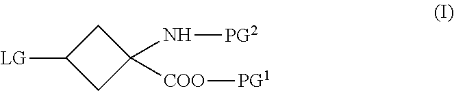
C1C([LG])CC1(N[PG2])[COO][PG1]
